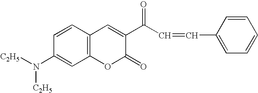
C1=CC2=C(C=C1N([C2H5])[C2H5])OC(=O)C(C(C=CC1=CC=CC=C1)=O)=C2
